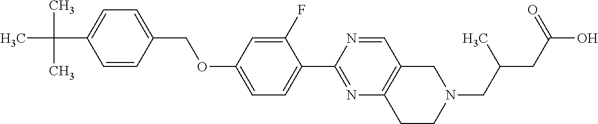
C1=CC(COC2=CC=C(C3=NC4=C(C=N3)CN(CC(CC(O)=O)C)CC4)C(F)=C2)=CC=C1C(C)(C)C
